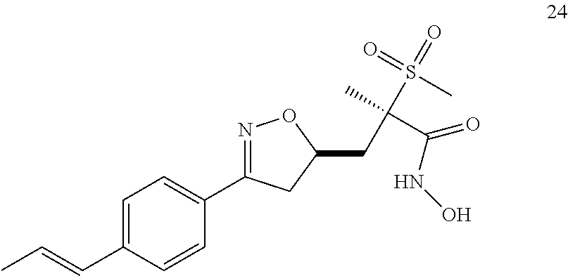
C1=C(C=CC)C=CC(C2=NOC(CC(C)(S(=O)(C)=O)C(=O)NO)C2)=C1
